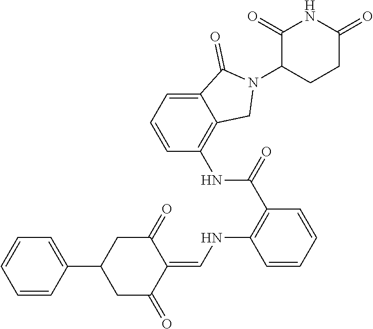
C1=CC(C2CC(=O)C(=CNC3=C(C(=O)NC4=C5C(=CC=C4)C(=O)N(C4CCC(=O)NC4=O)C5)C=CC=C3)C(=O)C2)=CC=C1
